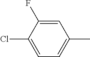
C1=C(F)C(Cl)=CC=C1C
